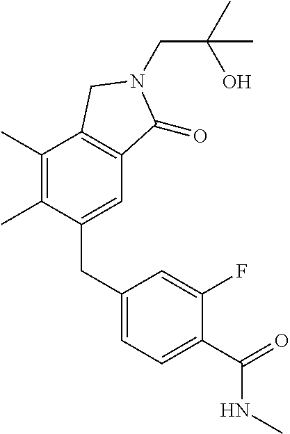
C1(C)=C(C)C(CC2=CC=C(C(=O)NC)C(F)=C2)=CC2=C1CN(CC(C)(O)C)C2=O
